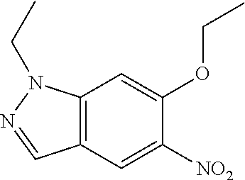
C12=C(C=C([NO2])C(OCC)=C1)C=NN2CC
